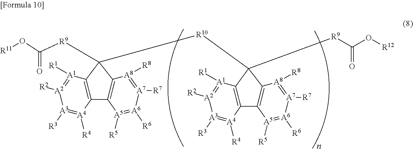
[A1]1([R1])=[A2]([R2])[A3]([R3])=[A4]([R4])C2=C1C([R9]C(O[R11])=O)([R10]C1([R9]C(=O)O[R12])C3=C([A4]([R4])=[A3]([R3])[A2]([R2])=[A1]3[R1])C3=C1[A8]([R8])=[A7]([R7])[A6]([R6])=[A5]3[R5])C1=C2[A5]([R5])=[A6]([R6])[A7]([R7])=[A8]1[R8]
